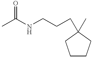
C1CCC(C)(CCCNC(C)=O)C1
